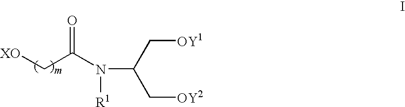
[XO]CC(N([R1])C(C[OY1])C[OY2])=O
